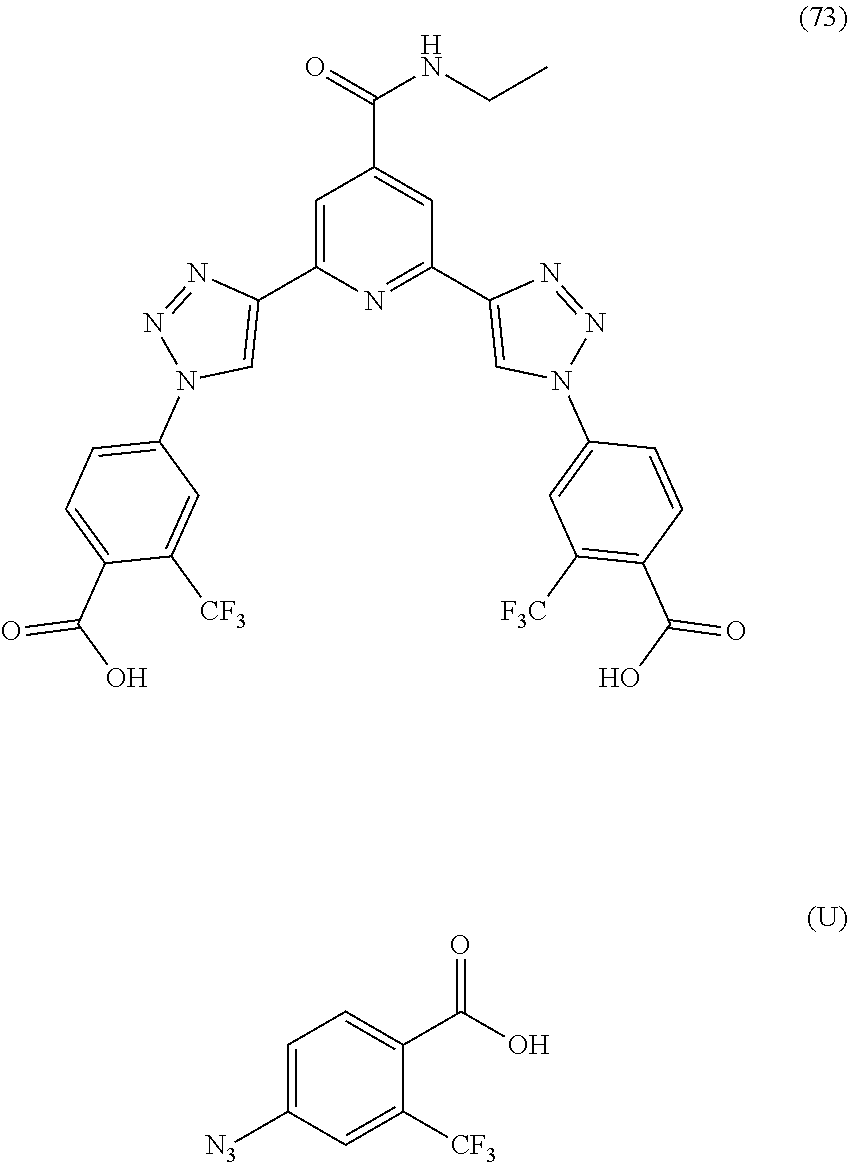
C1(N2N=NC(C3=NC(C4=CN(C5=CC=C(C(O)=O)C([CF3])=C5)N=N4)=CC(C(NCC)=O)=C3)=C2)=CC([F3C])=C(C(=O)O)C=C1.C1=C(C(O)=O)C([CF3])=CC([N3])=C1
